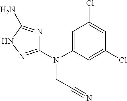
C1(N(CC#N)C2=CC(Cl)=CC(Cl)=C2)=NNC(N)=N1
